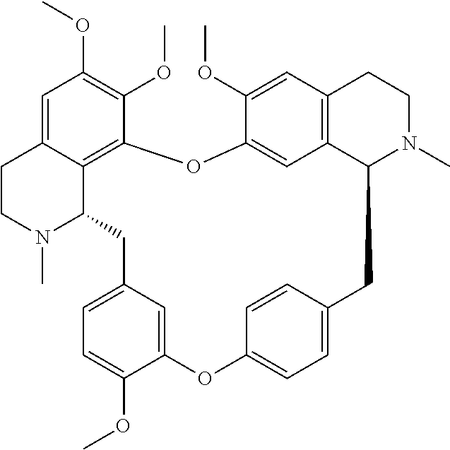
C1=C2C=C(C(OC)=C1)OC1=CC=C(C=C1)CC1C3=C(C=C(OC)C(=C3)OC3=C4C(C2)N(C)CCC4=CC(OC)=C3OC)CCN1C
